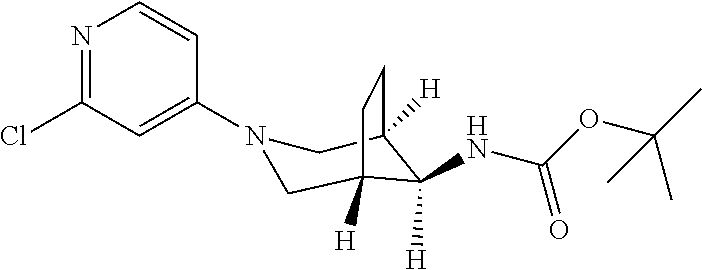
C1(N2CC3([H])C([H])(NC(OC(C)(C)C)=O)C([H])(C2)CC3)=CC(Cl)=NC=C1
